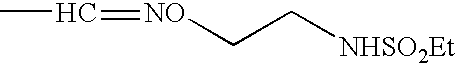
CC=[NO]CC[NHSO2Et]
